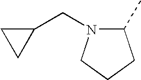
C1CC(C)N(CC2CC2)C1
